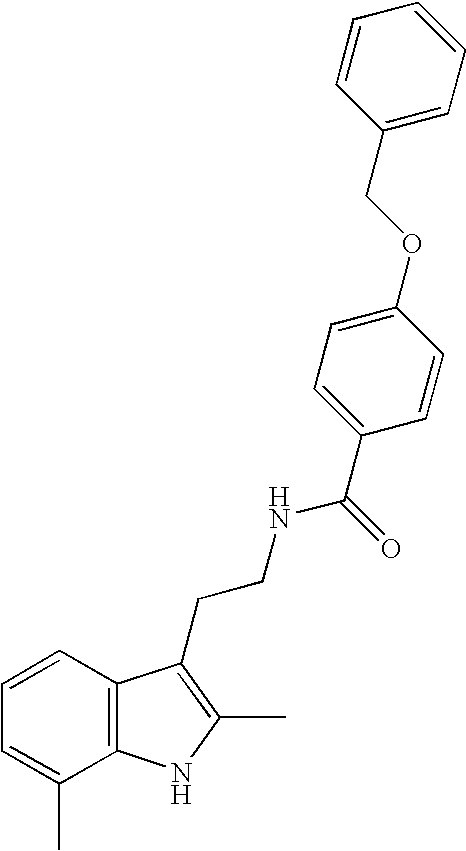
C1=CC2=C(C(C)=C1)NC(C)=C2CCNC(=O)C1=CC=C(OCC2=CC=CC=C2)C=C1
